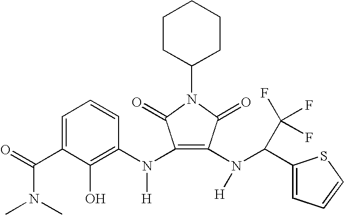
C1=C(C(=O)N(C)C)C(O)=C(N(C2=C(N(C(C3=CC=CS3)C(F)(F)F)[H])C(=O)N(C3CCCCC3)C2=O)[H])C=C1
